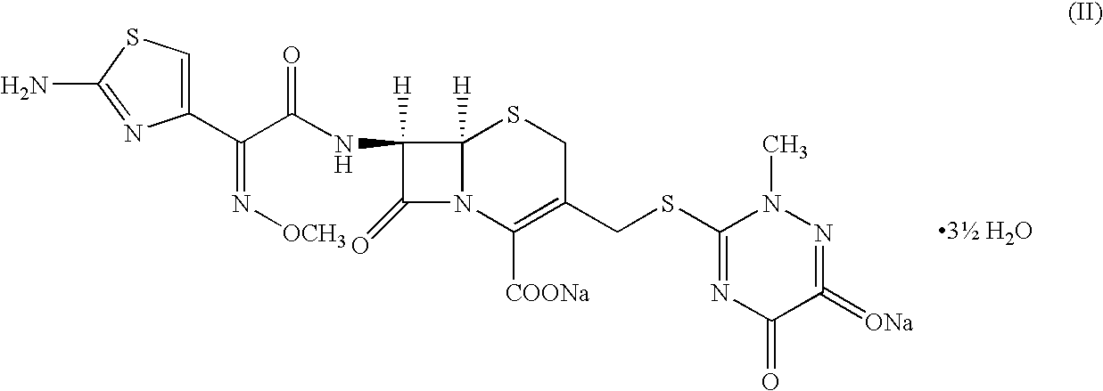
C(C(=N[OCH3])C1=CSC(N)=N1)(=O)NC1([H])C(=O)N2C1([H])SCC(CSC1=NC(=O)C(=[ONa])=NN1C)=C2[COONa].[3 H2O]
